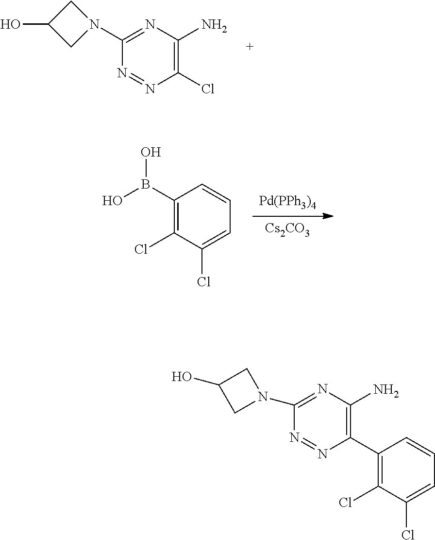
[Pd(PPh3)4].[Cs2CO3].C1(B(O)O)=C(Cl)C(Cl)=CC=C1.N1=NC(Cl)=C(N)N=C1N1CC(O)C1.N1=NC(C2=C(Cl)C(Cl)=CC=C2)=C(N)N=C1N1CC(O)C1
